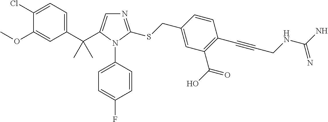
C1(C(C)(C)C2=CN=C(SCC3=CC(C(O)=O)=C(C#CCNC(N)=N)C=C3)N2C2=CC=C(F)C=C2)=CC=C(Cl)C(OC)=C1
